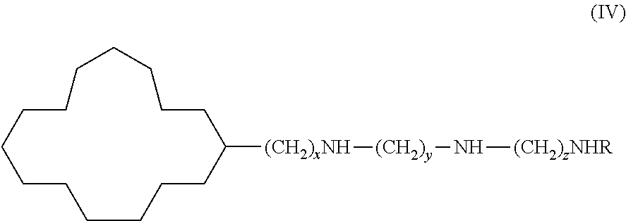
C1CCCCC([(CH2)xNH][(CH2)y]N[(CH2)zNHR])CCCCCCCCC1
